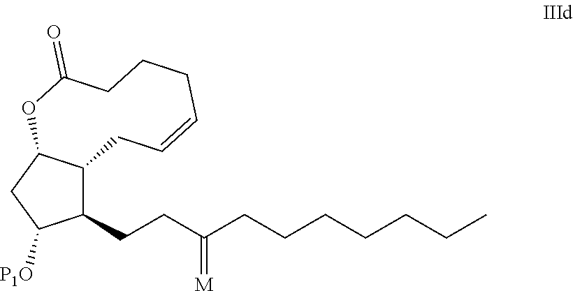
C1(CCC(CCCCCCC)=[M])C2C(CC1[P1O])OC(=O)CCCC=CC2
